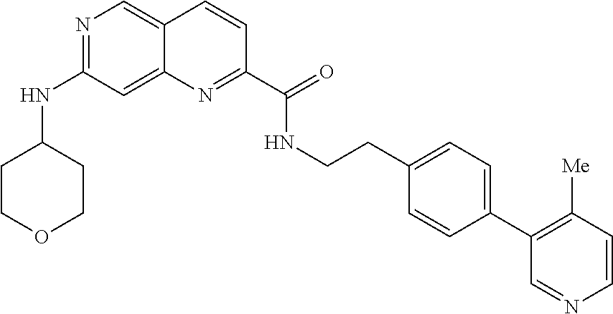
N1=C(NC2CCOCC2)C=C2C(=C1)C=CC(C(=O)NCCC1=CC=C(C3=C([Me])C=CN=C3)C=C1)=N2
